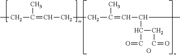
CCC(=CCCC(=CC(C)C(CC=O)C=O)C)C.O
